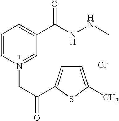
[Cl-].C1=C[N+](CC(=O)C2=CC=C(C)S2)=CC(C(NNC)=O)=C1
